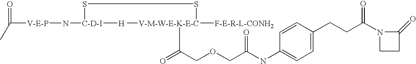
[C-D-I](SS[V-M-W-E-K-E-C]([F-E-R-L-CONH2])(C)C(COCC(NC1=CC=C(CCC(N2C(=O)CC2)=O)C=C1)=O)=O)(N[V-E-P]C(=O)C)[H]
